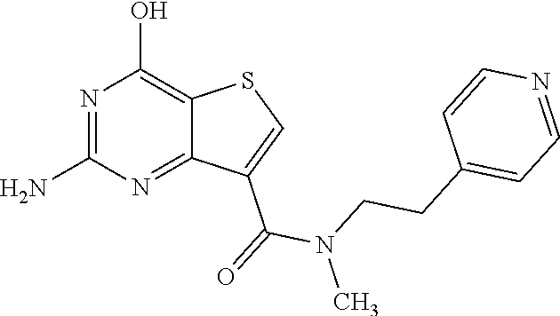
NC1=NC(O)=C2C(=N1)C(C(=O)N(C)CCC1=CC=NC=C1)=CS2
